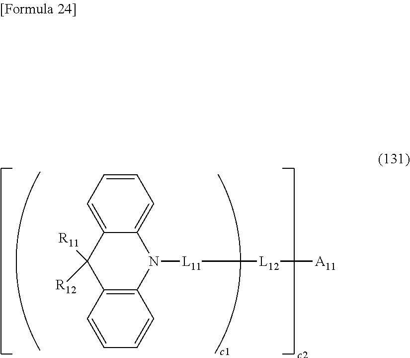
C1=C2C(=CC=C1)N([L11][L12][A11])C1=C(C2([R11])[R12])C=CC=C1
